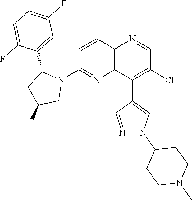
C1=CC2=C(N=C1N1C(C3=CC(F)=CC=C3F)CC(F)C1)C(C1=CN(C3CCN(C)CC3)N=C1)=C(Cl)C=N2
